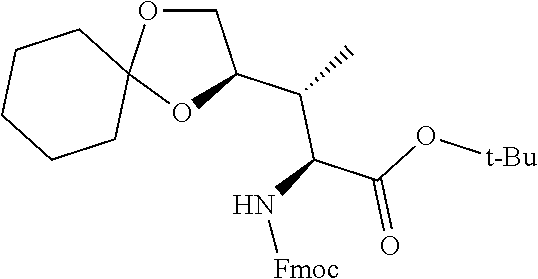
C1OC2(OC1C(C)C(N[Fmoc])C(O[t-Bu])=O)CCCCC2
